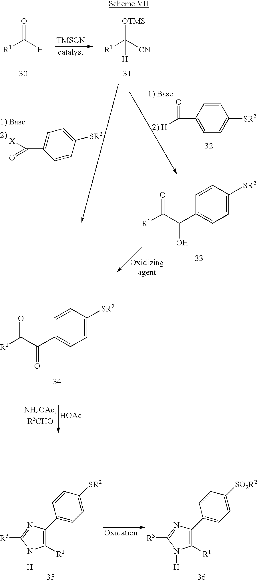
C1=CC([SR2])=CC=C1C(O)C(=O)[R1].[TMSCN].C([R1])(=O)[H].C([R1])([OTMS])([CN])[H].C([H])(=O)C1=CC=C([SR2])C=C1.[X]C(=O)C1=CC=C([SR2])C=C1.C1=CC([SR2])=CC=C1C(=O)C(=O)[R1].[HOAc].C1([R1])=C(C2=CC=C([SO2R2])C=C2)N=C([R3])N1[H].C1([R1])=C(C2=CC=C([SR2])C=C2)N=C([R3])N1[H]
